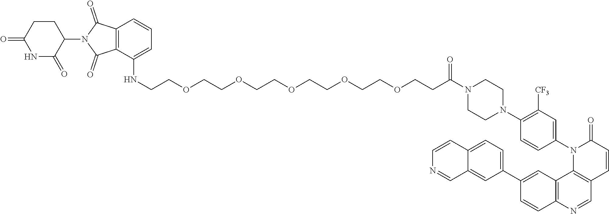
N1C(=O)C(N2C(=O)C3=C(C2=O)C=CC=C3NCCOCCOCCOCCOCCOCCC(N2CCN(C3=C([CF3])C=C(N4C5=C(C=CC4=O)C=NC4=C5C=C(C5=CC=C6C(=C5)C=NC=C6)C=C4)C=C3)CC2)=O)CCC1=O
